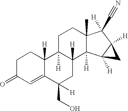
C1=C2C([H])(CCC1=O)C1([H])C([H])(CC2(CO)[H])C2([H])C(C)(CC1)C(C#N)([H])C1([H])C2([H])C1
